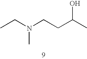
CCN(CCC(C)O)C
